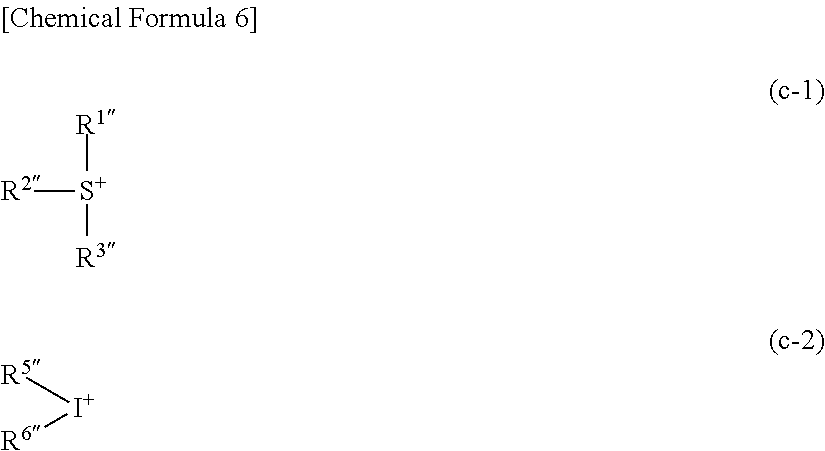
[R1][S+]([R2])[R3].[R5][I+][R6]
